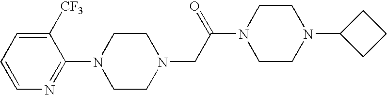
N1(CC(N2CCN(C3CCC3)CC2)=O)CCN(C2=NC=CC=C2[CF3])CC1
